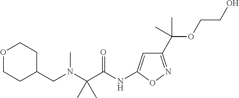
C(C1CCOCC1)N(C(C(NC1=CC(C(OCCO)(C)C)=NO1)=O)(C)C)C
